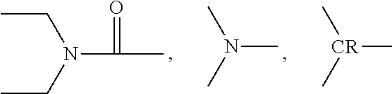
N(C(=O)C)(CC)CC.N(C)(C)C.[CR](C)(C)C
